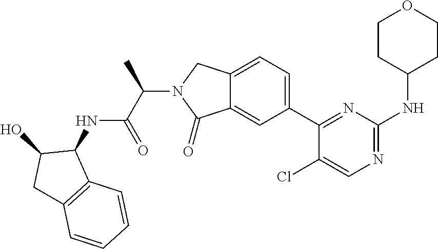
C1(Cl)=CN=C(NC2CCOCC2)N=C1C1=CC=C2C(=C1)C(=O)N(C(C(=O)NC1C(O)CC3=C1C=CC=C3)C)C2
